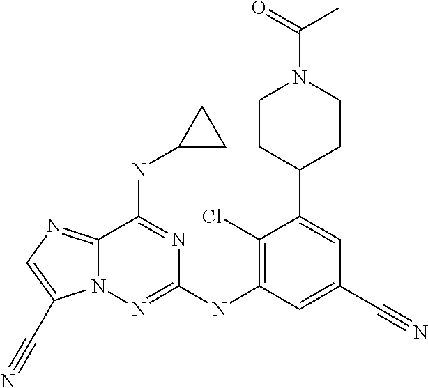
C12=NC=C(C#N)N1N=C(NC1=C(Cl)C(C3CCN(C(=O)C)CC3)=CC(C#N)=C1)N=C2NC1CC1
